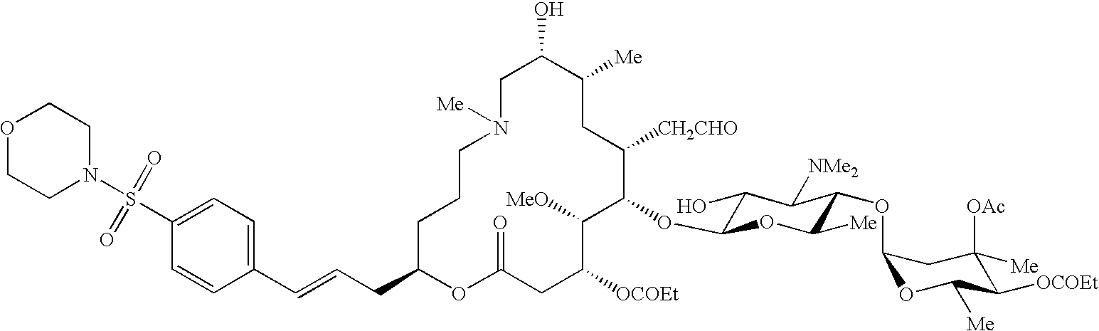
C1C(O)C([Me])CC([CH2CHO])C(OC2C(O)C([NMe2])C(OC3OC([Me])C([OCOEt])C([OAc])([Me])C3)C([Me])O2)C([MeO])C([OCOEt])CC(=O)OC(CC=CC2=CC=C(S(N3CCOCC3)(=O)=O)C=C2)CCCN1[Me]
